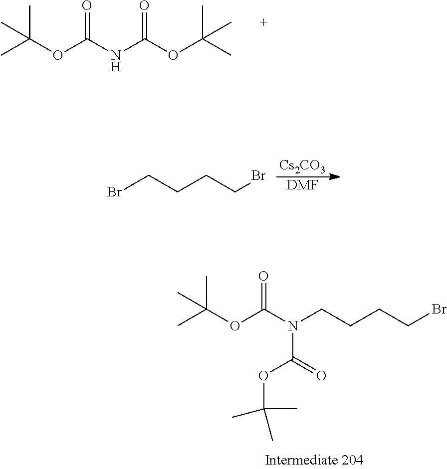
C(OC(N(CCCCBr)C(=O)OC(C)(C)C)=O)(C)(C)C.C(OC(NC(OC(C)(C)C)=O)=O)(C)(C)C.[Cs2CO3].[DMF].BrCCCCBr
